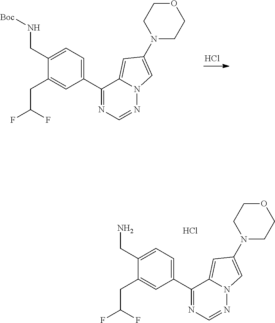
C1(CC(F)F)=CC(C2=NC=NN3C2=CC(N2CCOCC2)=C3)=CC=C1CN.Cl.Cl.C1(CC(F)F)=CC(C2=NC=NN3C2=CC(N2CCOCC2)=C3)=CC=C1CN[Boc]
